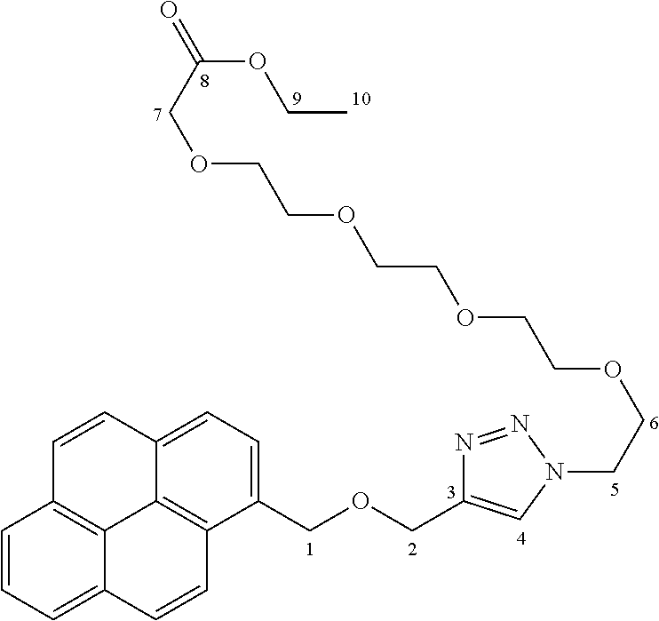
C1=CC=C2C3=C1C=CC1=CC=C(COCC4=CN(CCOCCOCCOCCOCC(=O)OCC)N=N4)C(=C31)C=C2
